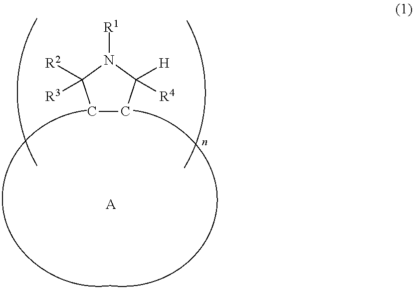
C1CC([H])([R4])N([R1])C1([R2])[R3].[A]
